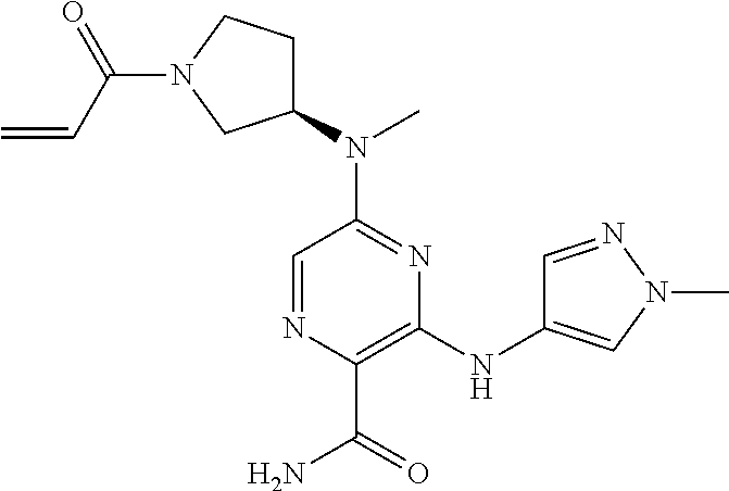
C1=NC(C(=O)N)=C(NC2=CN(C)N=C2)N=C1N(C1CCN(C(C=C)=O)C1)C
